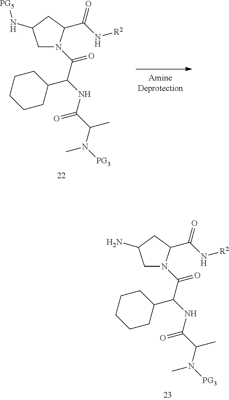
C(N([PG3])C)(C(NC(C(N1CC(N)CC1C(N[R2])=O)=O)C1CCCCC1)=O)C.C(N([PG3])C)(C(NC(C(N1CC(N[PG5])CC1C(N[R2])=O)=O)C1CCCCC1)=O)C
